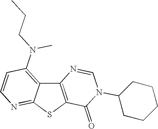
C12=C(SC3=NC=CC(N(CCC)C)=C13)C(=O)N(C1CCCCC1)C=N2
